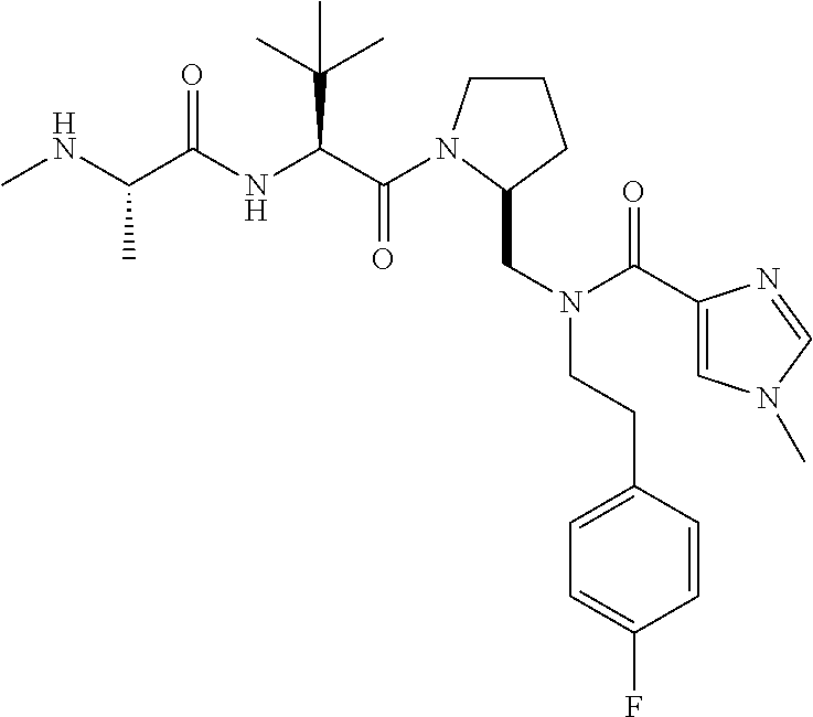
CNC(C(NC(C(=O)N1CCCC1CN(CCC1=CC=C(F)C=C1)C(C1=CN(C)C=N1)=O)C(C)(C)C)=O)C
